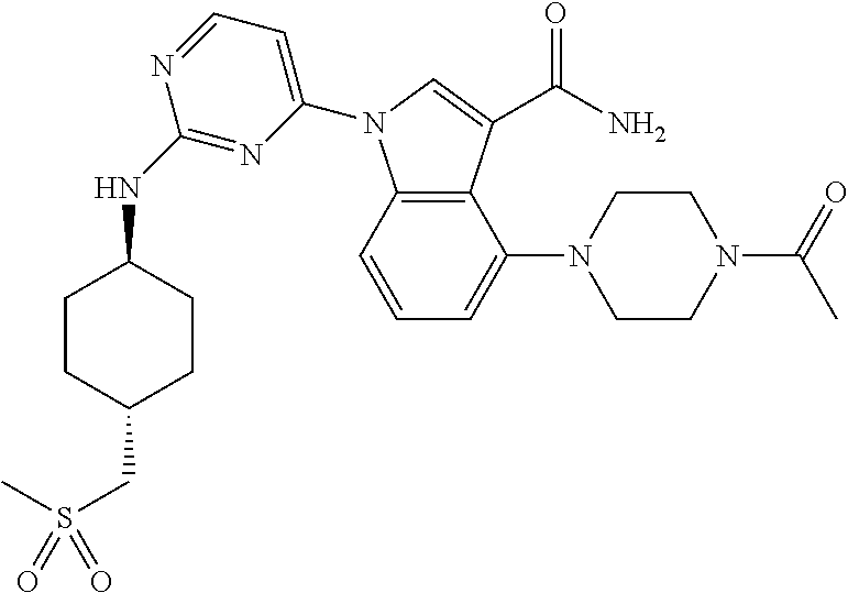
C1=CC2=C(C(N3CCN(C(=O)C)CC3)=C1)C(C(N)=O)=CN2C1=CC=NC(NC2CCC(CS(C)(=O)=O)CC2)=N1
